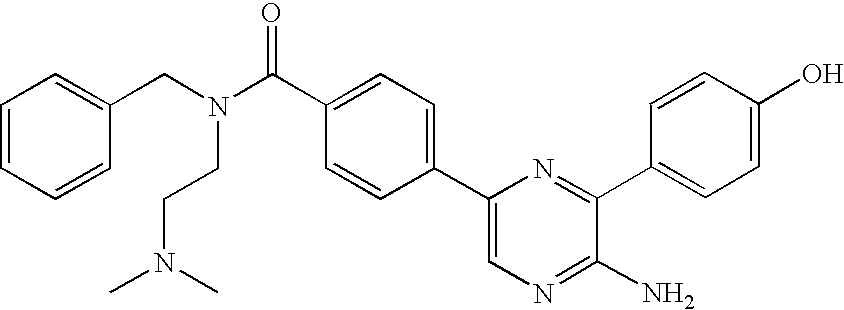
C1=C(C2=CC=C(C(N(CC3=CC=CC=C3)CCN(C)C)=O)C=C2)N=C(C2=CC=C(O)C=C2)C(N)=N1
